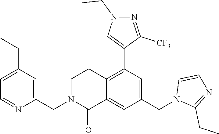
C12=C(C3=CN(CC)N=C3[CF3])C=C(CN3C(CC)=NC=C3)C=C1C(=O)N(CC1=CC(CC)=CC=N1)CC2
